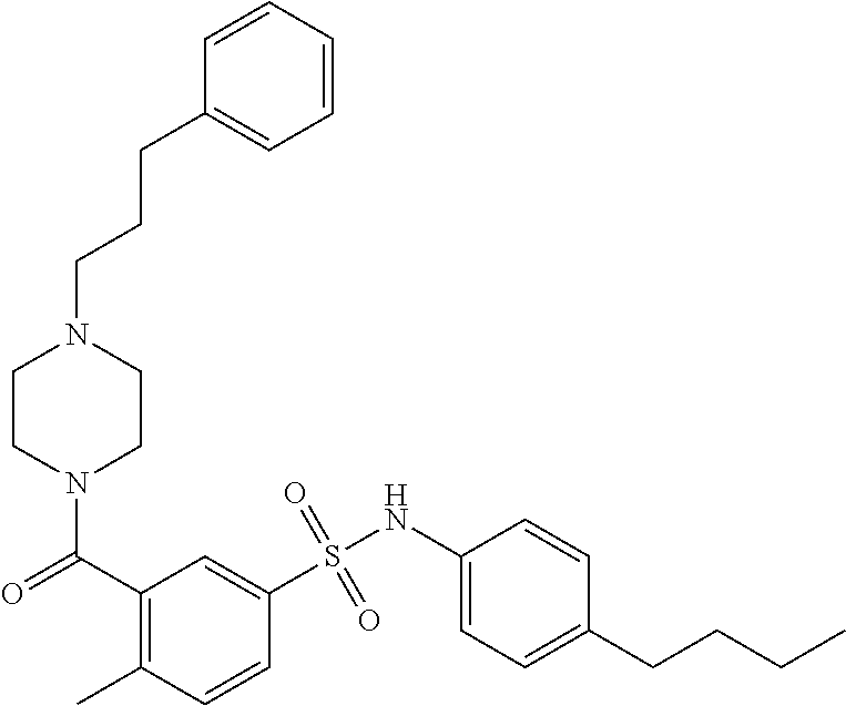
N1(C(C2=C(C)C=CC(S(NC3=CC=C(CCCC)C=C3)(=O)=O)=C2)=O)CCN(CCCC2=CC=CC=C2)CC1
